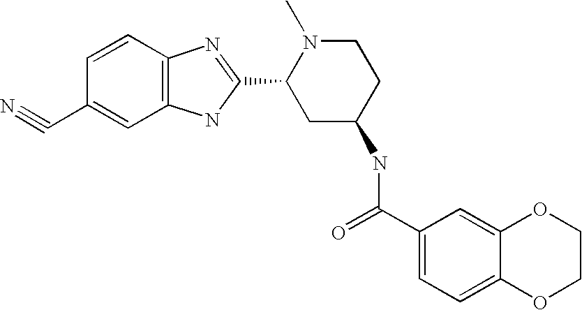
C1=CC2=C(C=C1C#N)NC(C1CC(NC(C3=CC=C4C(=C3)OCCO4)=O)CCN1C)=N2
